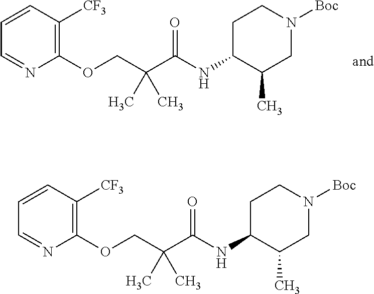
C1=CC([CF3])=C(OCC(C(=O)NC2CCN([Boc])CC2C)(C)C)N=C1.C1=CC([CF3])=C(OCC(C(=O)NC2CCN([Boc])CC2C)(C)C)N=C1
